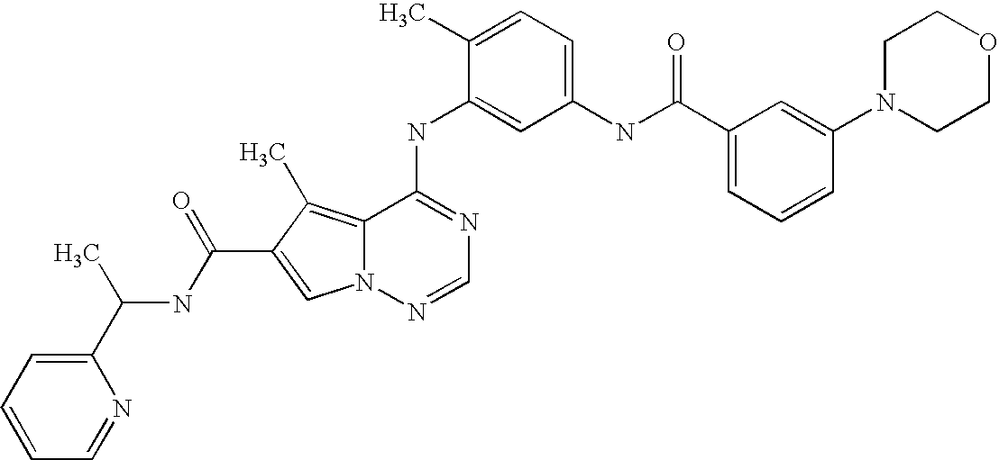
C1(C)=CC=C(NC(C2=CC=CC(N3CCOCC3)=C2)=O)C=C1NC1=NC=NN2C1=C(C)C(C(NC(C1=CC=CC=N1)C)=O)=C2
